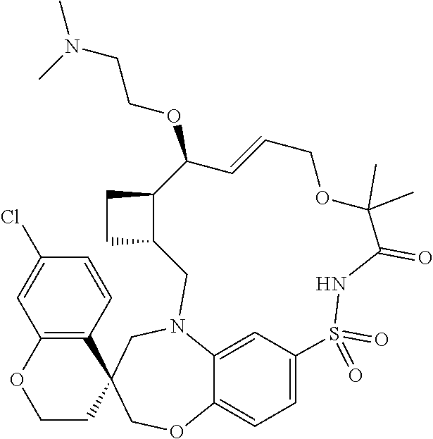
C12=CC=C3C(=C1)N(CC1(CO3)C3=C(OCC1)C=C(Cl)C=C3)CC1C(CC1)C(OCCN(C)C)C=CCOC(C)(C)C(=O)NS2(=O)=O
